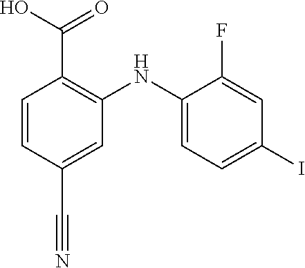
C1=CC(C#N)=CC(NC2=CC=C(I)C=C2F)=C1C(O)=O
